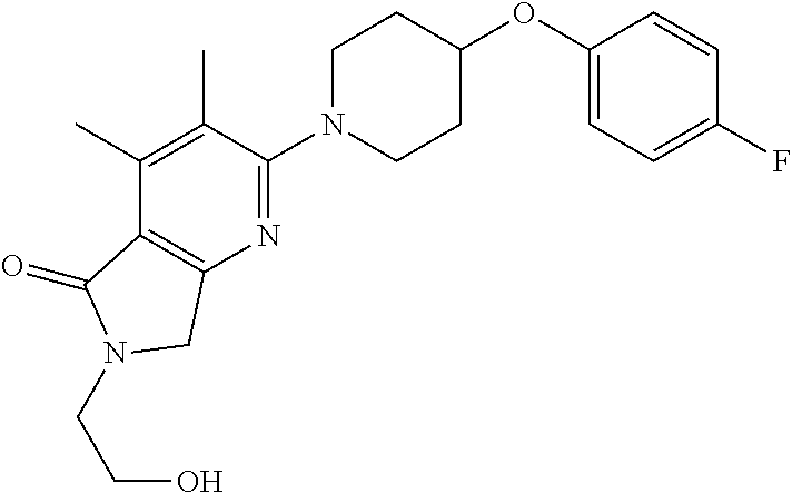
C1(OC2CCN(C3=NC4=C(C(=O)N(CCO)C4)C(C)=C3C)CC2)=CC=C(F)C=C1
